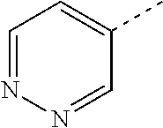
C1=NN=CC(C)=C1
